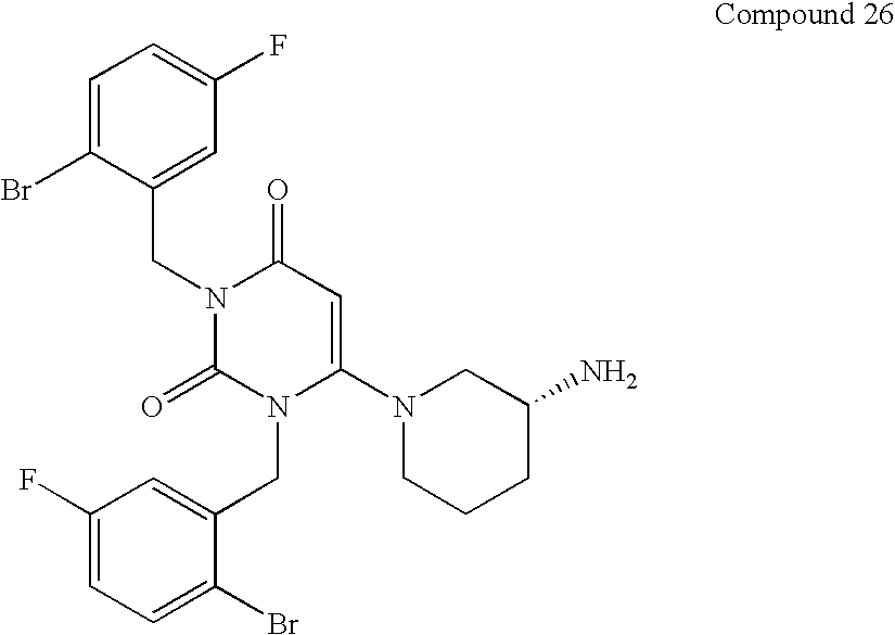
C1=C(Br)C(CN2C(=O)N(CC3=CC(F)=CC=C3Br)C(N3CCCC(N)C3)=CC2=O)=CC(F)=C1
